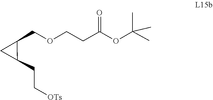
C(C[OTs])C1CC1COCCC(=O)OC(C)(C)C
